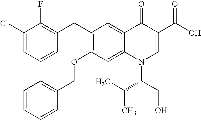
C1(Cl)=CC=CC(CC2=C(OCC3=CC=CC=C3)C=C3C(=C2)C(=O)C(C(O)=O)=CN3C(C(C)C)CO)=C1F
